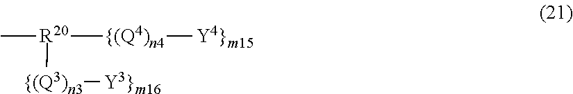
C[R20]([{(Q4)n4][Y4}m15])[{(Q3)n3][Y3}m16]
